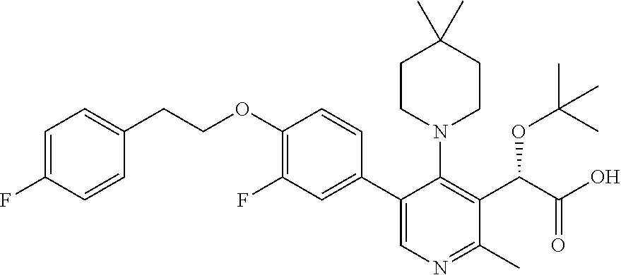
C1=C(F)C=CC(CCOC2=C(F)C=C(C3=CN=C(C)C(C(C(O)=O)OC(C)(C)C)=C3N3CCC(C)(C)CC3)C=C2)=C1
